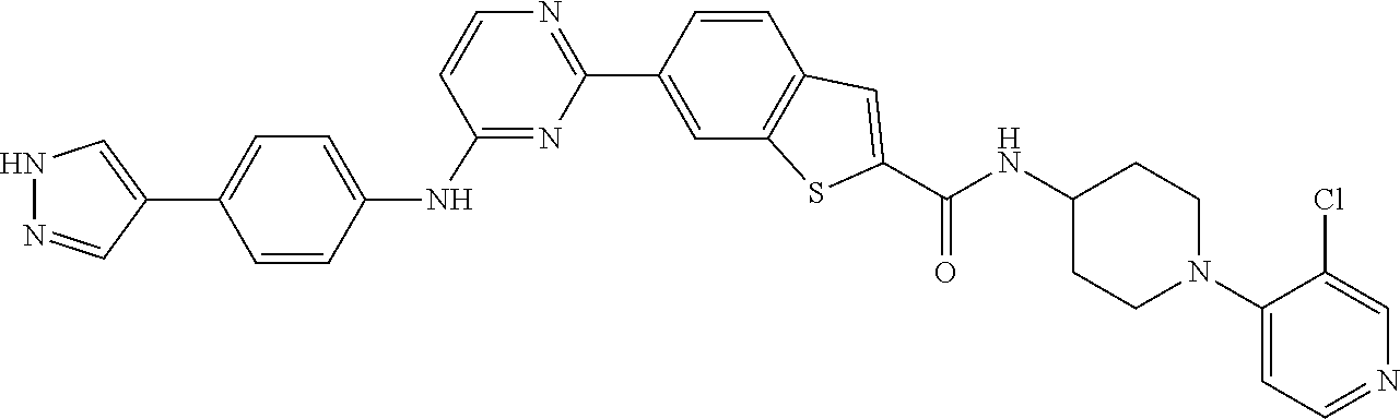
N(C1CCN(C2=CC=NC=C2Cl)CC1)C(C1=CC2=C(C=C(C3=NC=CC(NC4=CC=C(C5=CNN=C5)C=C4)=N3)C=C2)S1)=O
